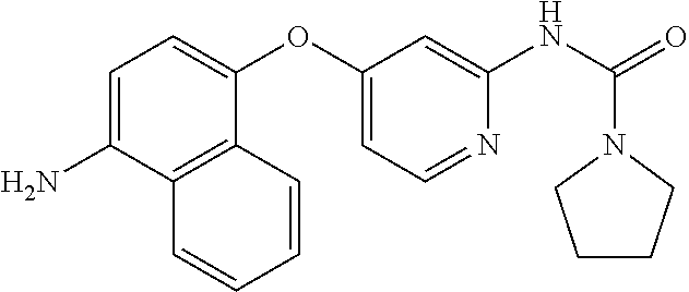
C1=C(N)C2=C(C(OC3=CC=NC(NC(N4CCCC4)=O)=C3)=C1)C=CC=C2
